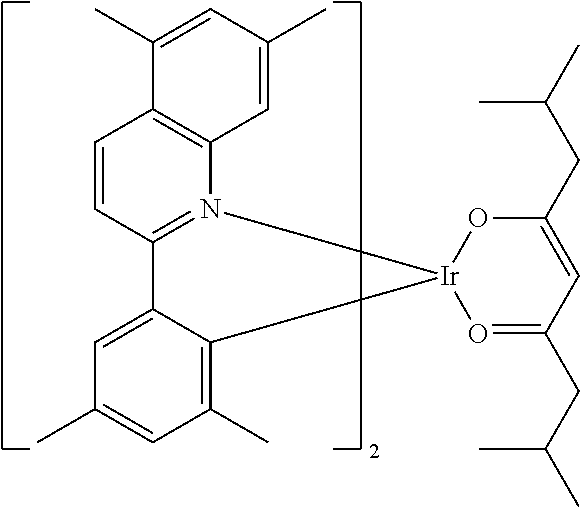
C12=N(C3=C(C=C1)C(C)=CC(C)=C3)[Ir]1(C3=C(C)C=C(C)C=C23)O=C(CC(C)C)C=C(CC(C)C)O1
